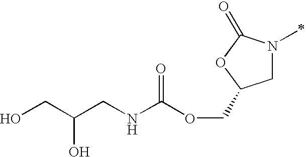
C1N(C)C(=O)OC1COC(NCC(CO)O)=O
